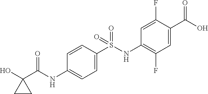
C1=C(S(NC2=C(F)C=C(C(O)=O)C(F)=C2)(=O)=O)C=CC(NC(C2(O)CC2)=O)=C1
